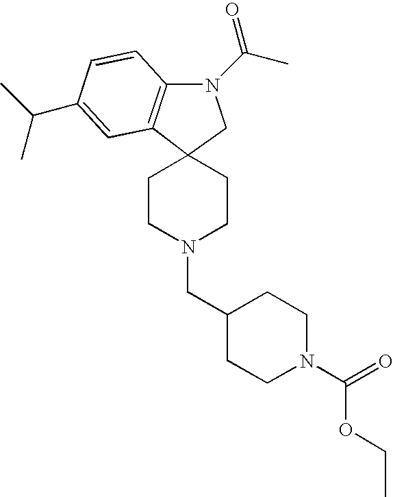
C1C(CN2CCC3(CC2)C2=C(N(C(=O)C)C3)C=CC(C(C)C)=C2)CCN(C(=O)OCC)C1
